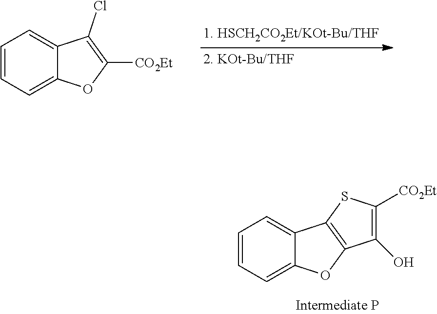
C1=CC=C2C(=C1)C(Cl)=C([CO2Et])O2.C1=CC=C2C(=C1)C1=C(O2)C(O)=C([CO2Et])S1
